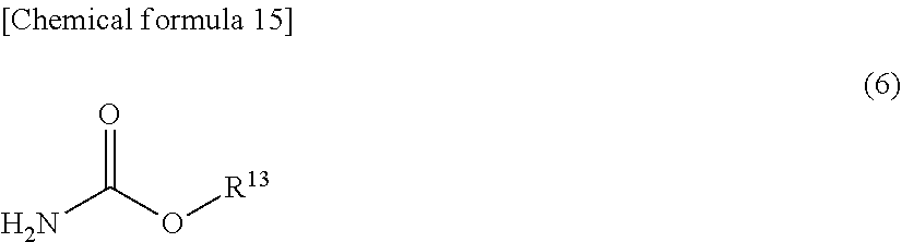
NC(=O)O[R13]
